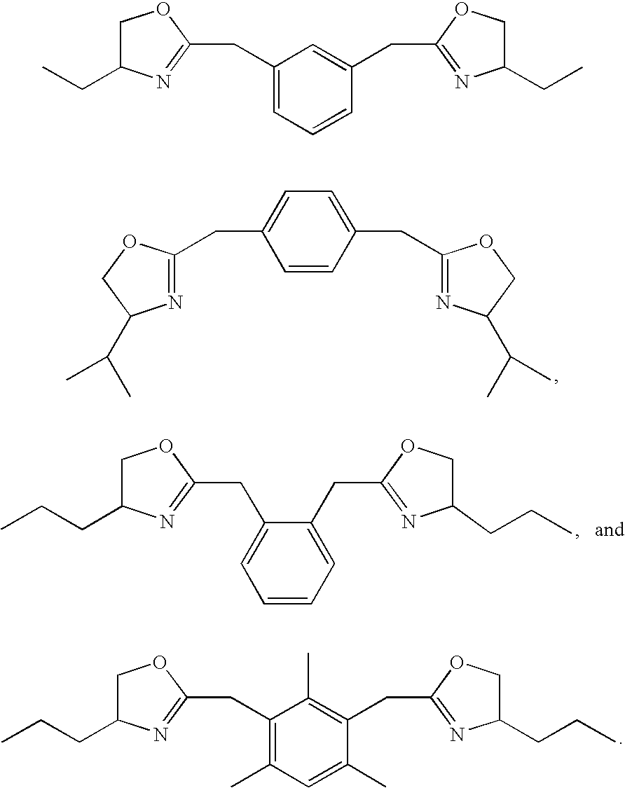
C1=CC(CC2=NC(C(C)C)CO2)=CC=C1CC1=NC(C(C)C)CO1.C1=CC=C(CC2=NC(CCC)CO2)C(CC2=NC(CCC)CO2)=C1.C1(CCC)COC(CC2=C(C)C(CC3=NC(CCC)CO3)=C(C)C=C2C)=N1.C1(CC)COC(CC2=CC(CC3=NC(CC)CO3)=CC=C2)=N1
